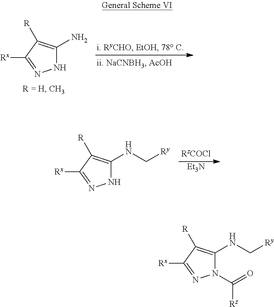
NC1=C([R])C([Rx])=NN1.[Et3N].N(C1=C([R])C([Rx])=NN1)C[Ry].N(C1=C([R])C([Rx])=NN1C(=O)[Rz])C[Ry]
